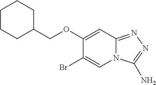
C1(OCC2CCCCC2)=CC2=NN=C(N)N2C=C1Br
